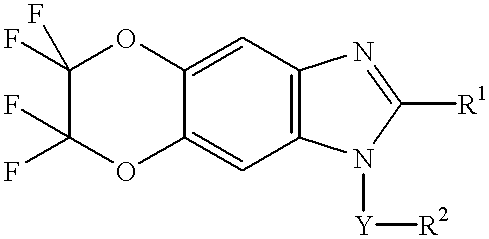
C1(F)(F)C(F)(F)OC2=CC3=C(C=C2O1)N=C([R1])N3[Y][R2]
